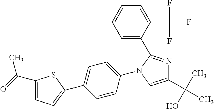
C1=C(C2=CC=C(C(=O)C)S2)C=CC(N2C(C3=CC=CC=C3C(F)(F)F)=NC(C(C)(O)C)=C2)=C1
